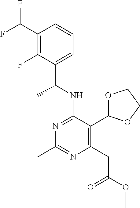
N1=C(NC(C)C2=CC=CC(C(F)F)=C2F)C(C2OCCO2)=C(CC(=O)OC)N=C1C
